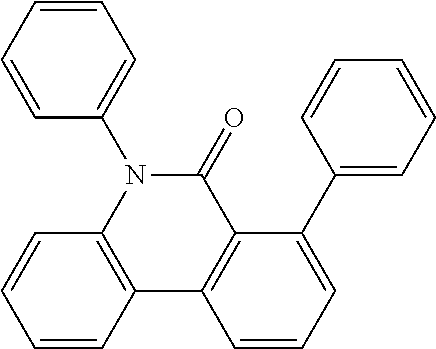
C12=C(N(C3=CC=CC=C3)C(=O)C3=C1C=CC=C3C1=CC=CC=C1)C=CC=C2
